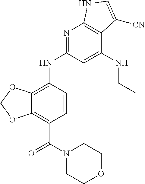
C12=C(NC3=NC4=C(C(NCC)=C3)C([CN])=CN4)C=CC(C(=O)N3CCOCC3)=C1OCO2
